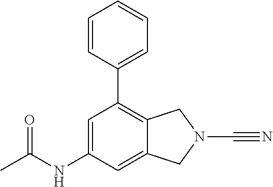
CC(NC1=CC(C2=CC=CC=C2)=C2C(=C1)CN(C#N)C2)=O
